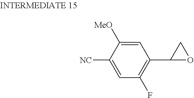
C1=C([MeO])C([NC])=CC(F)=C1C1OC1
